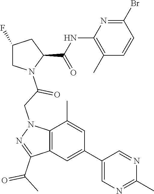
C1(F)CN(C(=O)CN2C3=C(C=C(C4=CN=C(C)N=C4)C=C3C)C(C(C)=O)=N2)C(C(NC2=C(C)C=CC(Br)=N2)=O)C1
